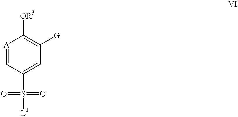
[A]1=CC(S(=O)(=O)[L1])=CC([G])=C1[OR3]
